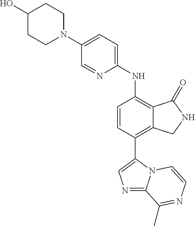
N1(C2=CC=C(NC3=C4C(=C(C5=CN=C6N5C=CN=C6C)C=C3)CNC4=O)N=C2)CCC(O)CC1
